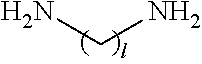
NCN
